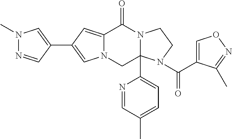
C12=CC(C3=CN(C)N=C3)=CN1CC1(C3=CC=C(C)C=N3)N(C2=O)CCN1C(=O)C1=CON=C1C
